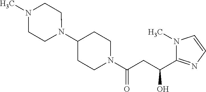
C1(N2CCN(C)CC2)CCN(C(CC(C2=NC=CN2C)O)=O)CC1
